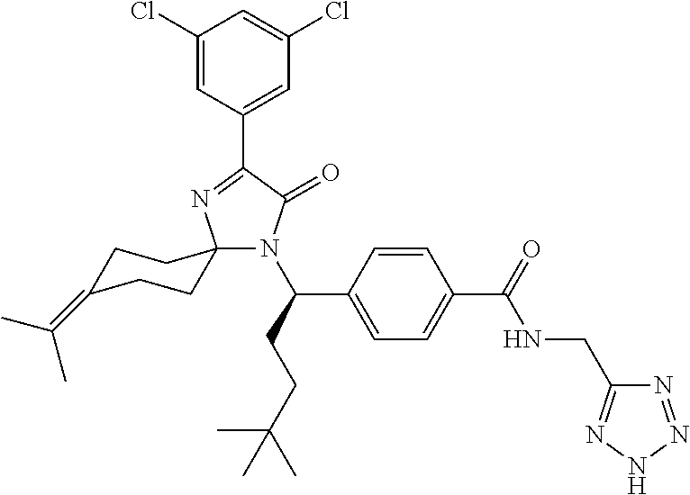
N1(C(CCC(C)(C)C)C2=CC=C(C(=O)NCC3=NNN=N3)C=C2)C(=O)C(C2=CC(Cl)=CC(Cl)=C2)=NC12CCC(=C(C)C)CC2
